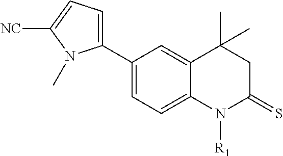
C1(C2=CC=C([NC])N2C)=CC=C2C(=C1)C(C)(C)CC(=S)N2[R1]
